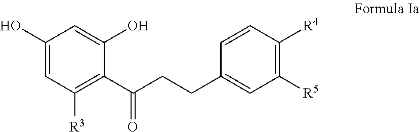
C1(O)=CC([R3])=C(C(=O)CCC2=CC([R5])=C([R4])C=C2)C(O)=C1
